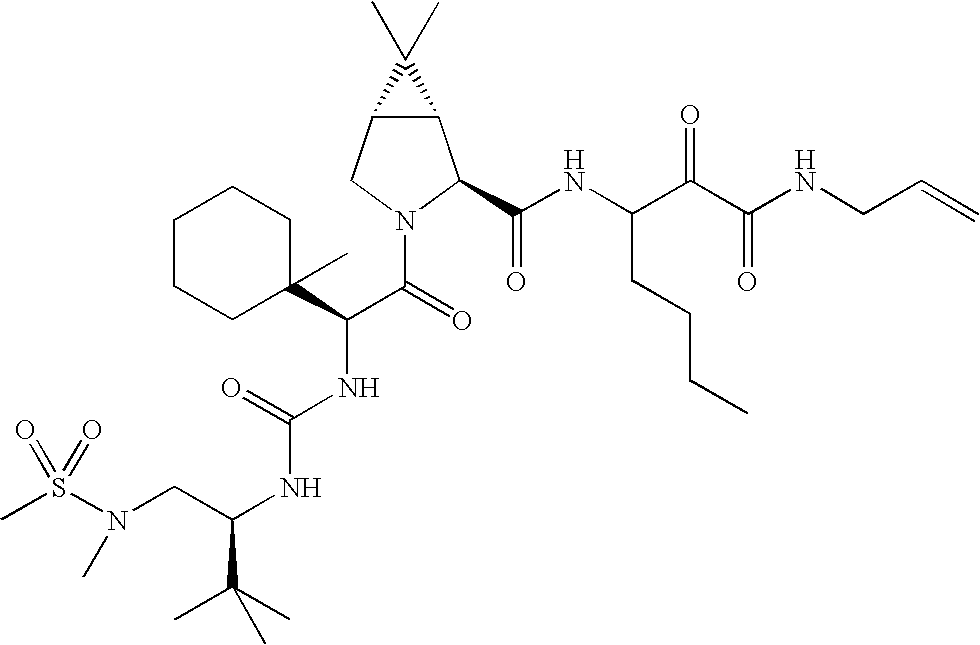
S(N(CC(NC(NC(C(=O)N1C(C(NC(C(C(NCC=C)=O)=O)CCCC)=O)C2C(C1)C2(C)C)C1(C)CCCCC1)=O)C(C)(C)C)C)(=O)(=O)C
